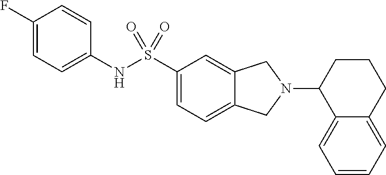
C1(F)=CC=C(NS(C2=CC=C3C(=C2)CN(C2C4=CC=CC=C4CCC2)C3)(=O)=O)C=C1
